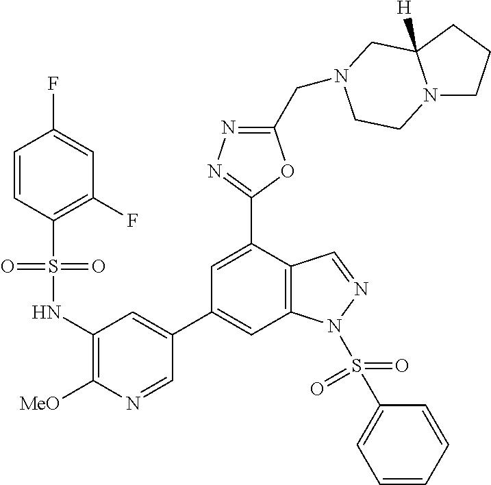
N1=C(CN2CC3([H])N(CCC3)CC2)OC(C2=CC(C3=CC(NS(C4=C(F)C=C(F)C=C4)(=O)=O)=C([MeO])N=C3)=CC3=C2C=NN3S(C2=CC=CC=C2)(=O)=O)=N1
